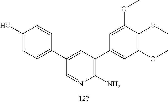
COC1=C(OC)C=C(C2=C(N)N=CC(C3=CC=C(O)C=C3)=C2)C=C1OC
